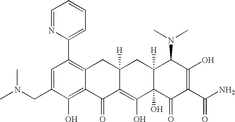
C1(CN(C)C)=CC(C2=CC=CC=N2)=C2C(=C1O)C(=O)C1=C(O)C3(O)C([H])(CC1([H])C2)C(N(C)C)C(O)=C(C(N)=O)C3=O
